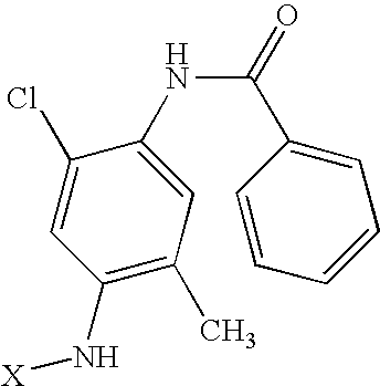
N(C(C1=CC=CC=C1)=O)C1=CC(C)=C(N[X])C=C1Cl
